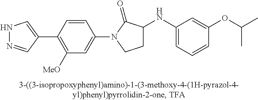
N1N=CC(C2=C([OMe])C=C(N3CCC(NC4=CC=CC(OC(C)C)=C4)C3=O)C=C2)=C1
